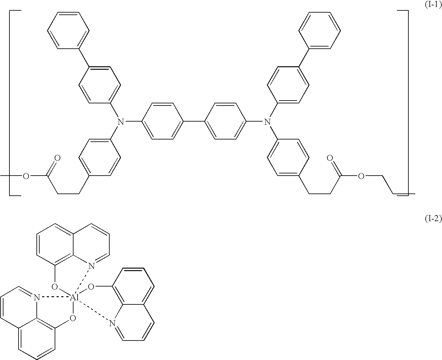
C1=CC=CC(C2=CC=C(N(C3=CC=C(CCC(=O)OC)C=C3)C3=CC=C(C4=CC=C(N(C5=CC=C(C6=CC=CC=C6)C=C5)C5=CC=C(CCC(OCCC)=O)C=C5)C=C4)C=C3)C=C2)=C1.C12=CC=CC3=C1N(=CC=C2)[Al]12(O3)(OC3=C4C(=CC=C3)C=CC=N14)OC1=C3C(=CC=C1)C=CC=N23
